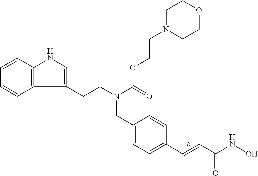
C1=C(CN(CCC2=CNC3=C2C=CC=C3)C(=O)OCCN2CCOCC2)C=CC(C=CC(NO)=O)=C1
